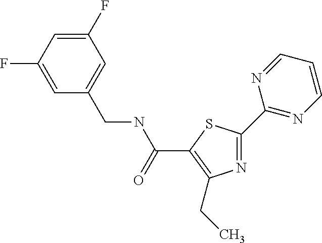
N1=C(C2=NC=CC=N2)SC(C(NCC2=CC(F)=CC(F)=C2)=O)=C1CC
